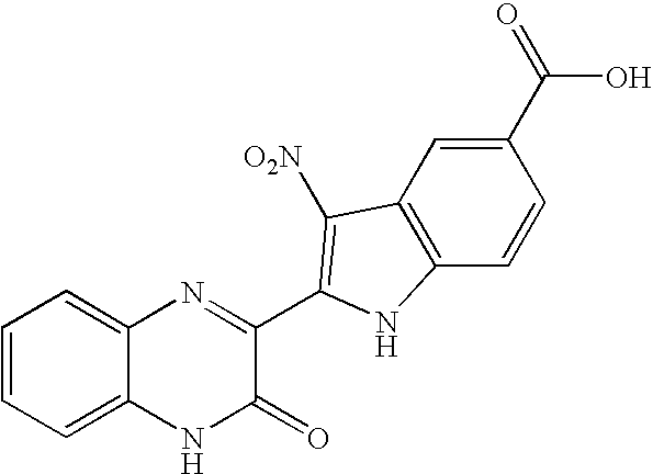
C1=C2C(=CC=C1)N=C(C1=C([O2N])C3=C(C=CC(C(=O)O)=C3)N1)C(=O)N2
